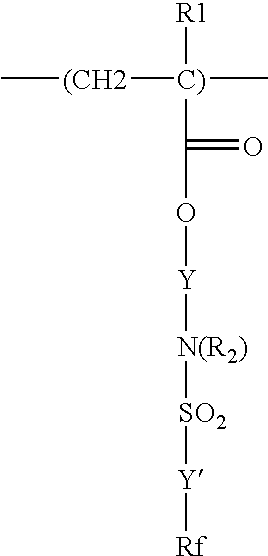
[R1][C)](C)([(CH2]C)C(=O)O[Y][N(R2)][SO2][Y][Rf]
